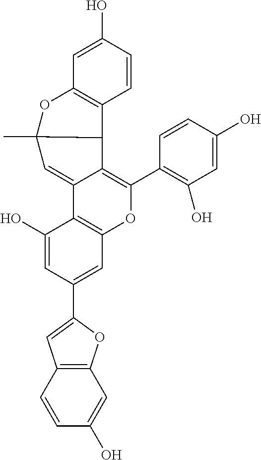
C1=CC(O)=CC2=C1C1C(C)(O2)C=C2C3=C(OC(C4=C(O)C=C(O)C=C4)=C12)C=C(C1=CC2=C(O1)C=C(O)C=C2)C=C3O
